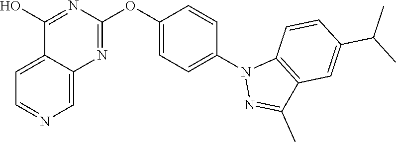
C12=CC=NC=C1N=C(OC1=CC=C(N3N=C(C)C4=C3C=CC(C(C)C)=C4)C=C1)N=C2O
